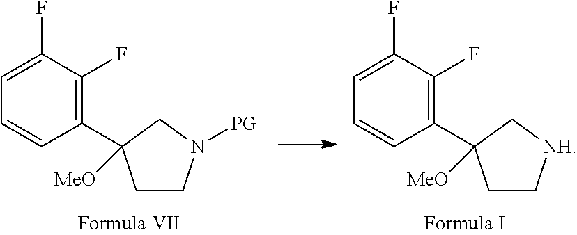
C1(C2([MeO])CC[NH]C2)=C(F)C(F)=CC=C1.C1(C2([MeO])CCN([PG])C2)=C(F)C(F)=CC=C1
